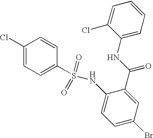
C1(Cl)=CC=C(S(NC2=CC=C(Br)C=C2C(=O)NC2=CC=CC=C2Cl)(=O)=O)C=C1
